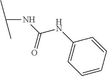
N(C(NC1=CC=CC=C1)=O)C(C)C
